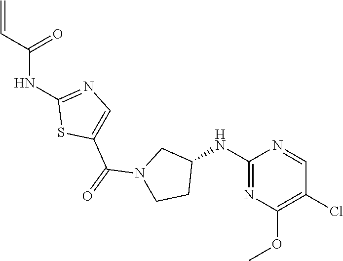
C=CC(=O)NC1=NC=C(C(=O)N2CCC(NC3=NC(OC)=C(Cl)C=N3)C2)S1
